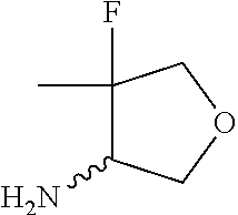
C1(C)(F)C(N)COC1
